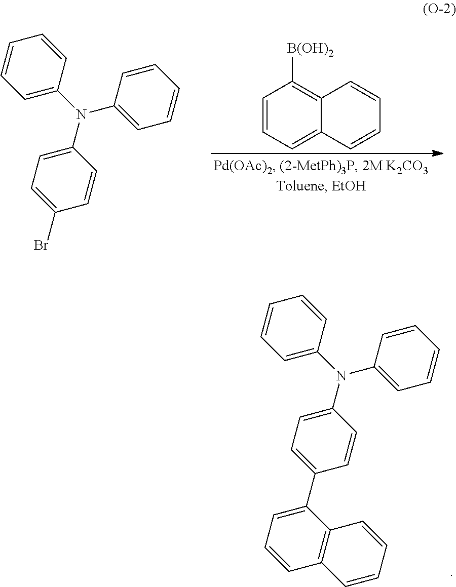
C1=CC=C2C(=C1[B(OH)2])C=CC=C2.C1(N(C2=CC=CC=C2)C2=CC=C(Br)C=C2)=CC=CC=C1.C1(N(C2=CC=CC=C2)C2=CC=C(C3=CC=CC4=C3C=CC=C4)C=C2)=CC=CC=C1
